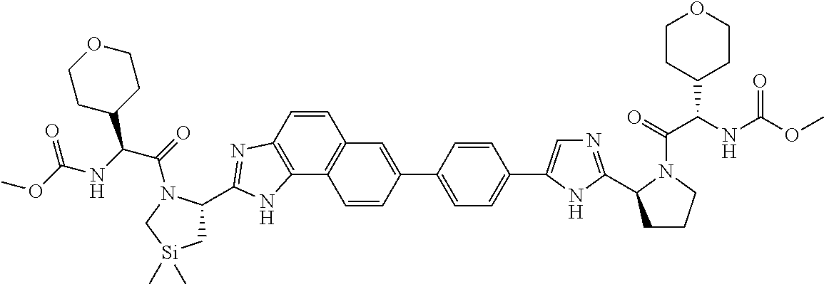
C1(C2=CC3=C(C4=C(C=C3)N=C(C3C[Si](C)(C)CN3C(=O)C(NC(OC)=O)C3CCOCC3)N4)C=C2)=CC=C(C2=CN=C(C3CCCN3C(=O)C(NC(OC)=O)C3CCOCC3)N2)C=C1
